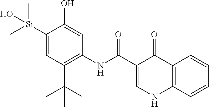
[Si](C1=CC(C(C)(C)C)=C(NC(=O)C2=CNC3=C(C2=O)C=CC=C3)C=C1O)(C)(O)C
